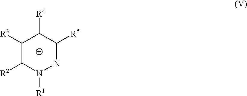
C1([R3])C([R2])N([R1])NC([R5])C1[R4]
